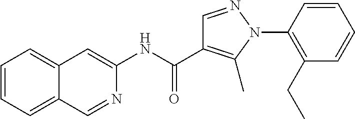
C1(NC(=O)C2=C(C)N(C3=C(CC)C=CC=C3)N=C2)=CC2=CC=CC=C2C=N1
